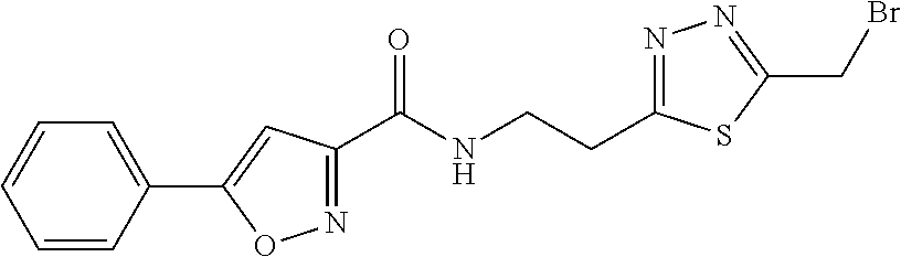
C1=CC(C2=CC(C(NCCC3=NN=C(CBr)S3)=O)=NO2)=CC=C1
